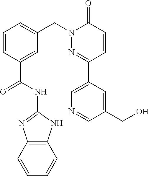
C12=C(NC(NC(C3=CC(CN4N=C(C5=CN=CC(CO)=C5)C=CC4=O)=CC=C3)=O)=N1)C=CC=C2
